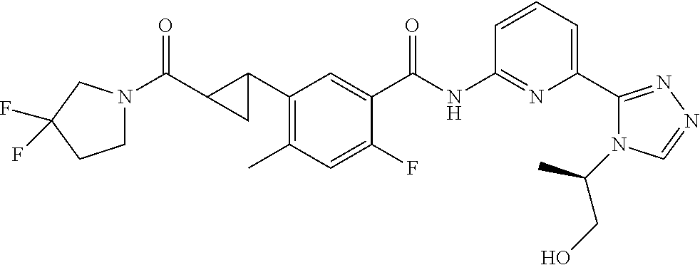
C1(C2CC2C(N2CCC(F)(F)C2)=O)=C(C)C=C(F)C(C(NC2=NC(C3=NN=CN3C(C)CO)=CC=C2)=O)=C1
